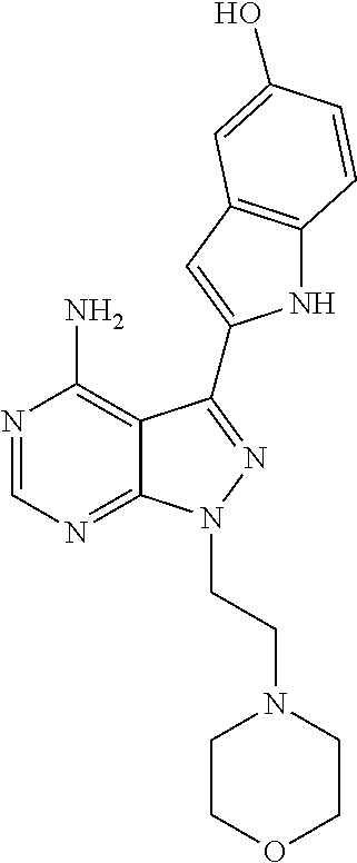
N1=CN=C2C(=C1N)C(C1=CC3=C(N1)C=CC(O)=C3)=NN2CCN1CCOCC1
